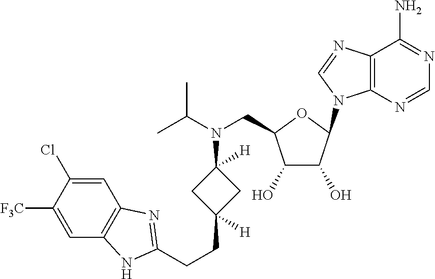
C12=C(N=CN=C1N)N(C1C(O)C(O)C(CN(C(C)C)C3([H])CC(CCC4=NC5=C(C=C([F3C])C(Cl)=C5)N4)([H])C3)O1)C=N2
